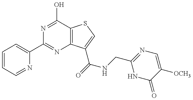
C1=CC=NC(C2=NC3=C(C(O)=N2)SC=C3C(=O)NCC2=NC=C([OCH3])C(=O)N2)=C1
